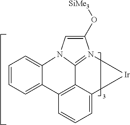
C1=CC=C2C(=C1)N1C3=N(C(O[SiMe3])=C1)[Ir]C1=CC=CC2=C13
